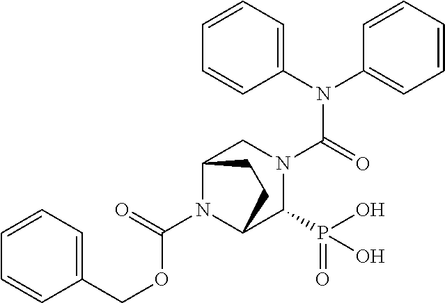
C1(N(C2=CC=CC=C2)C(=O)N2CC3N(C(=O)OCC4=CC=CC=C4)C(C2P(O)(=O)O)CC3)=CC=CC=C1
